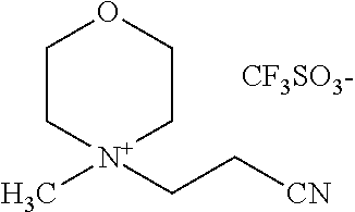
C1C[N+](CC[CN])(C)CCO1.[CF3SO3-]
